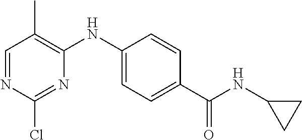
C1=NC(Cl)=NC(NC2=CC=C(C(NC3CC3)=O)C=C2)=C1C
